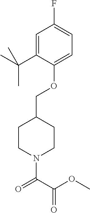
O(C1=CC=C(F)C=C1C(C)(C)C)CC1CCN(C(C(OC)=O)=O)CC1
